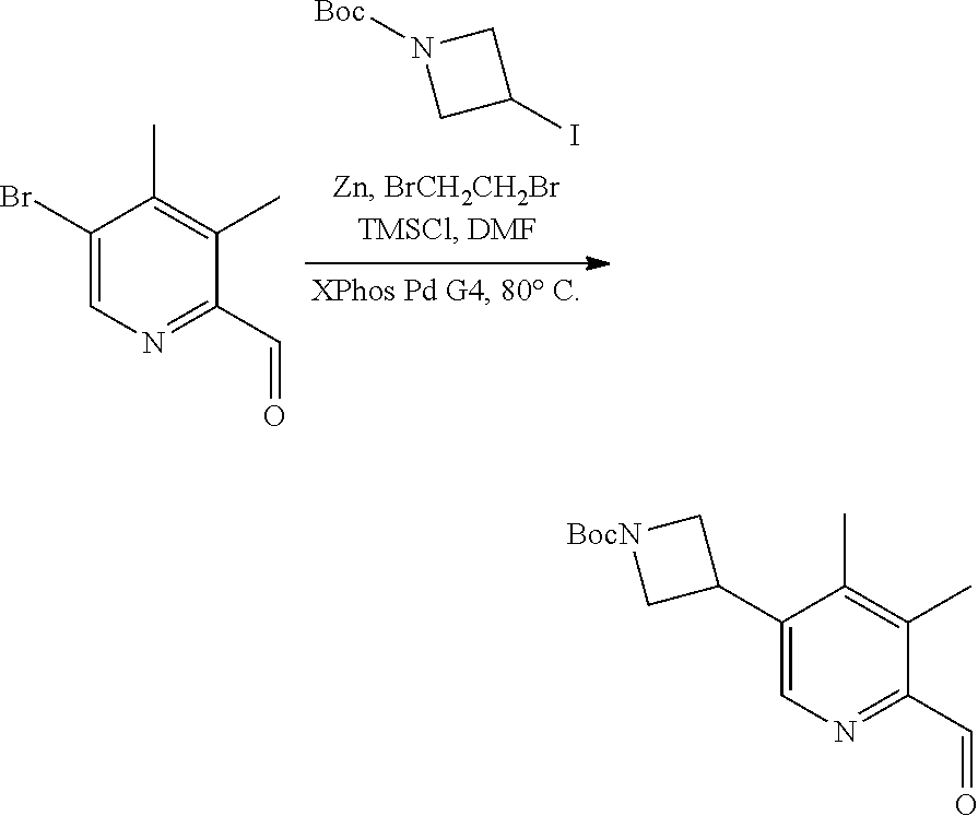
C1(C2C[BocN]C2)=CN=C(C=O)C(C)=C1C.C1(Br)=CN=C(C=O)C(C)=C1C.C1N([Boc])CC1I
